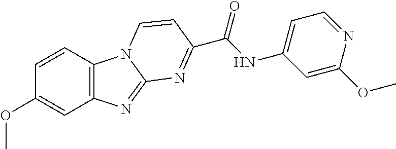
C12=C(C=CC(OC)=C1)N1C(=N2)N=C(C(NC2=CC=NC(OC)=C2)=O)C=C1
